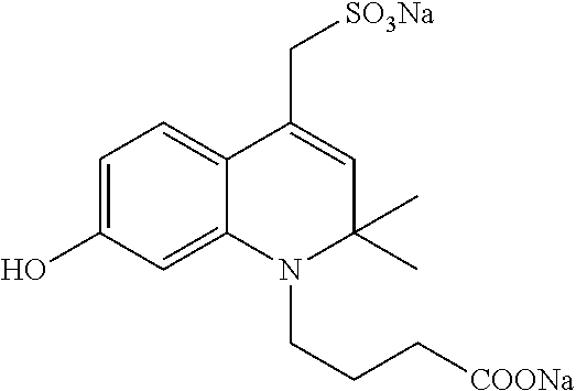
C1=C(O)C=C2C(=C1)C(C[SO3Na])=CC(C)(C)N2CCC[COONa]
